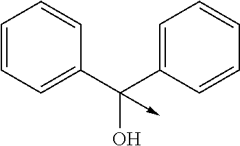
C1=CC=C(C(C2=CC=CC=C2)(O)->C)C=C1
